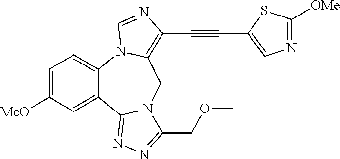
C1=C([MeO])C=C2C(=C1)N1C(=C(C#CC3=CN=C([OMe])S3)N=C1)CN1C2=NN=C1COC
